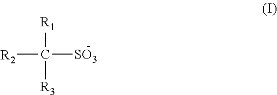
[R2]C([R1])([R3])[SO3]
